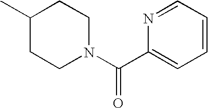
C1(C)CCN(C(C2=CC=CC=N2)=O)CC1
